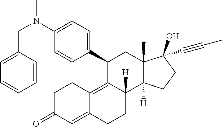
N(C1=CC=C(C2C3=C4C(=CC(=O)CC4)CCC3([H])C3([H])C(C)(C2)C(O)(C#CC)CC3)C=C1)(CC1=CC=CC=C1)C
